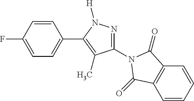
C1=CC(F)=CC=C1C1=C(C)C(N2C(=O)C3=C(C=CC=C3)C2=O)=NN1[H]
